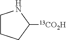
C1CCC([13CO2H])N1
